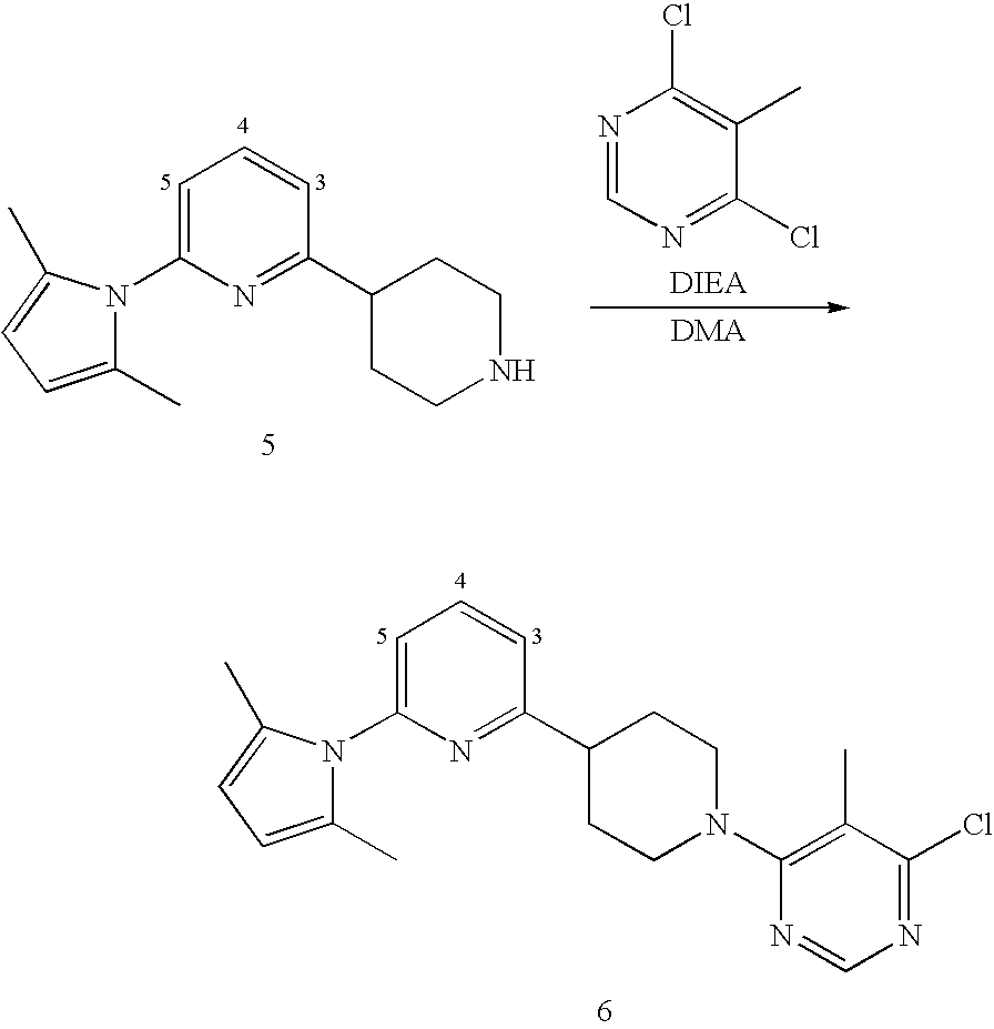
C1=C(N2C(C)=CC=C2C)N=C(C2CCNCC2)C=C1.N1=CN=C(Cl)C(C)=C1Cl.C1=C(N2C(C)=CC=C2C)N=C(C2CCN(C3=C(C)C(Cl)=NC=N3)CC2)C=C1
